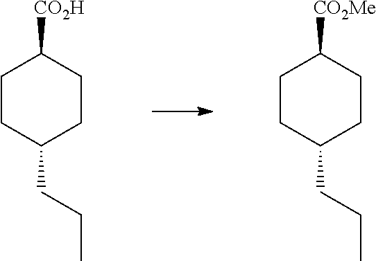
C1CC(CCC)CCC1[CO2H].C1CC(CCC)CCC1[CO2Me]
